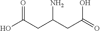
OC(CC(CC(=O)O)N)=O
